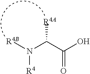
N([R4])([R4B])C(C(O)=O)[R4A]
